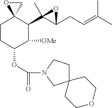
C1CC(OC(=O)N2CC3(CC2)CCOCC3)C([OMe])C(C2(C)C(CC=C(C)C)O2)C12OC2
